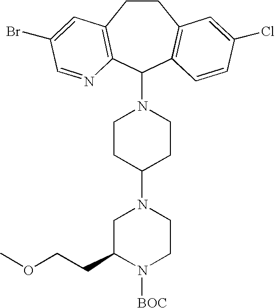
C1CC2=C(C(N3CCC(N4CC(CCOC)N([BOC])CC4)CC3)C3=C1C=C(Cl)C=C3)N=CC(Br)=C2
